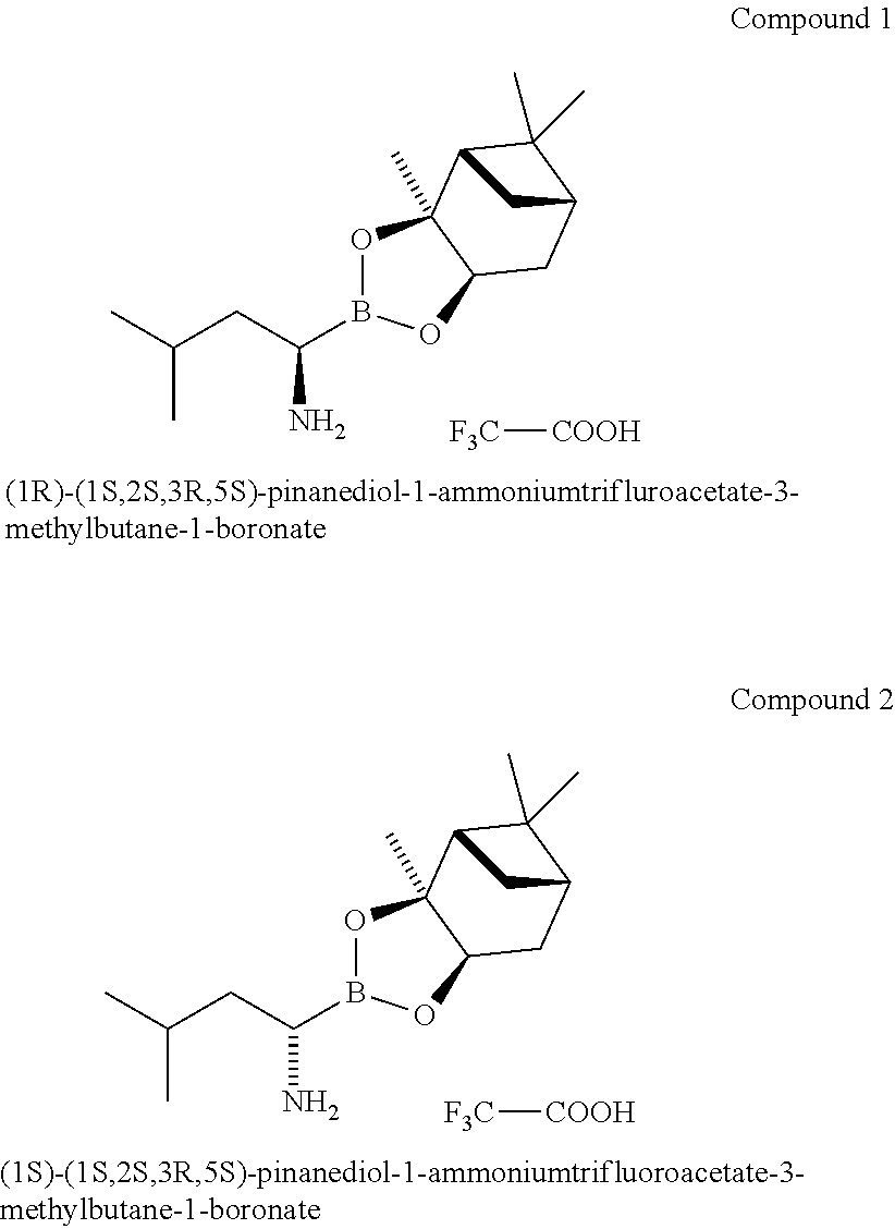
CC(CC(B1OC2(C)C(O1)CC1C(C)(C)C2C1)N)C.[F3C][COOH].CC(CC(B1OC2(C)C(O1)CC1C(C)(C)C2C1)N)C.[F3C][COOH]
